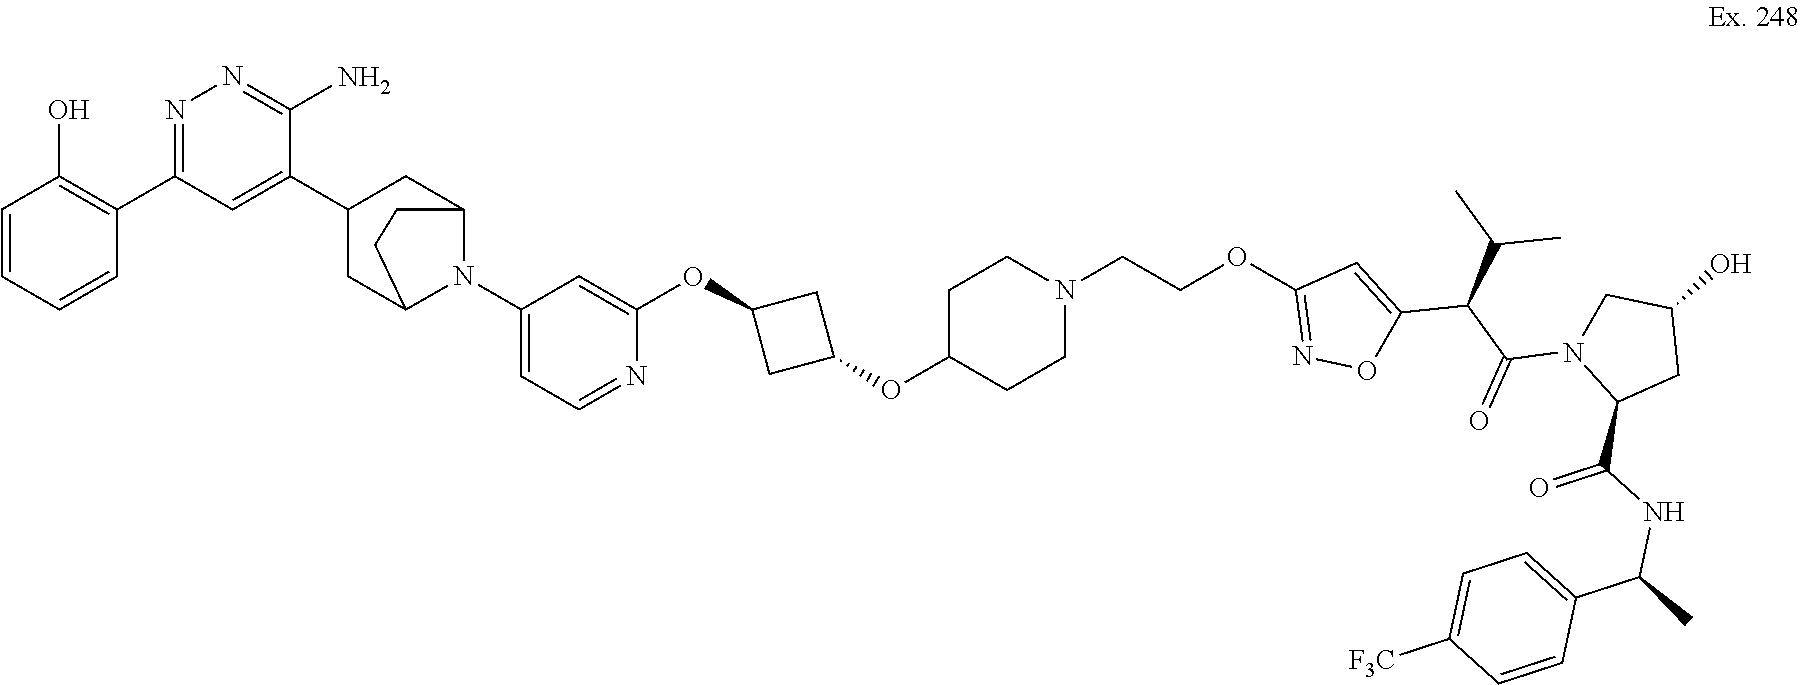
N1=C(OCCN2CCC(OC3CC(OC4=CC(N5C6CC(C7=CC(C8=C(O)C=CC=C8)=NN=C7N)CC5CC6)=CC=N4)C3)CC2)C=C(C(C(C)C)C(N2C(C(=O)NC(C3=CC=C([F3C])C=C3)C)CC(O)C2)=O)O1
